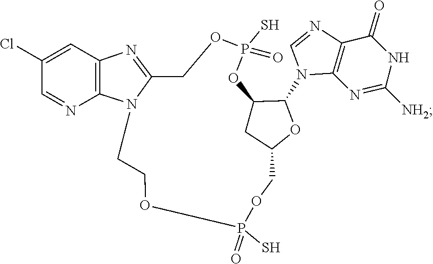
C1=NC2=C(N1C1C3CC(COP(S)(=O)OCCN4C(=NC5=C4N=CC(Cl)=C5)COP(S)(=O)O3)O1)N=C([NH2])NC2=O
